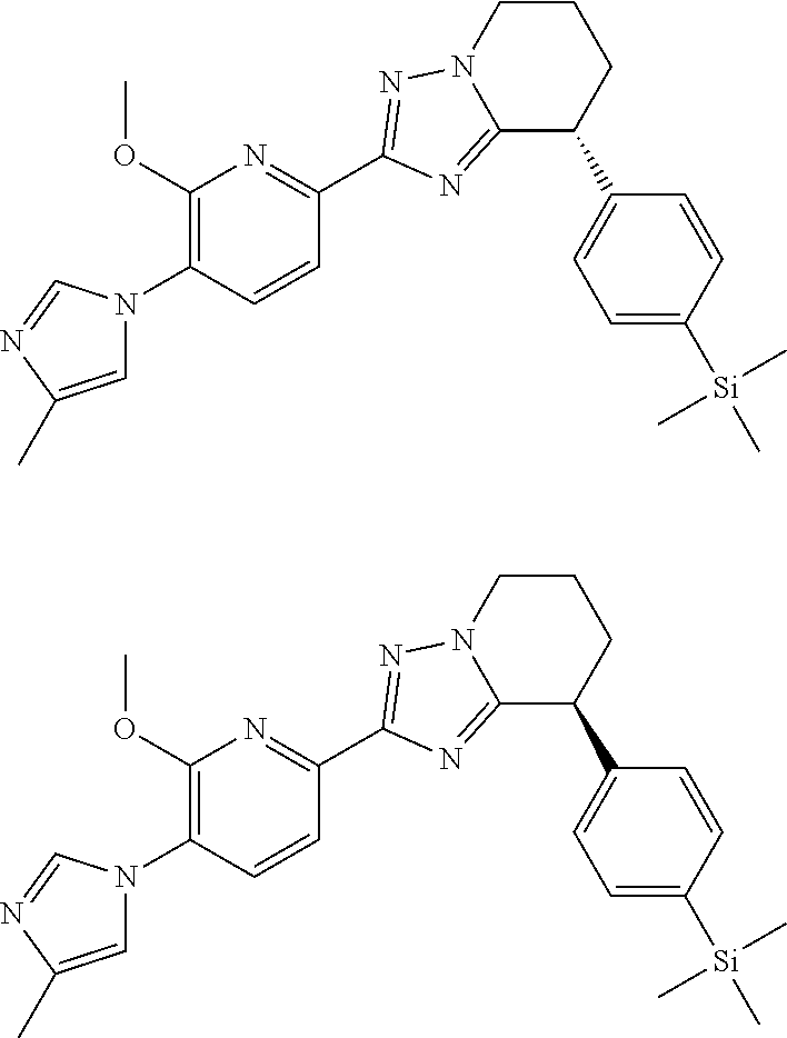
C12=NC(C3=NC(OC)=C(N4C=C(C)N=C4)C=C3)=NN1CCCC2C1=CC=C([Si](C)(C)C)C=C1.C12=NC(C3=NC(OC)=C(N4C=C(C)N=C4)C=C3)=NN1CCCC2C1=CC=C([Si](C)(C)C)C=C1
